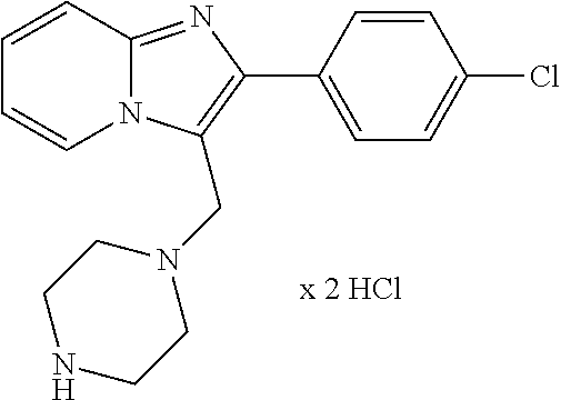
ClC1=CC=C(C2=C(CN3CCNCC3)N3C(=N2)C=CC=C3)C=C1
